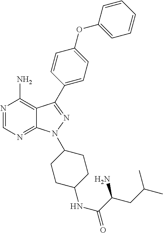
N1=CN=C2C(=C1N)C(C1=CC=C(OC3=CC=CC=C3)C=C1)=NN2C1CCC(NC(=O)C(CC(C)C)N)CC1
